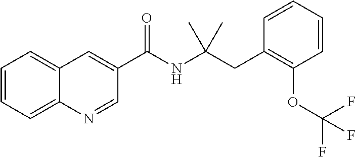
C1=CC=C2C(=C1)C=C(C(NC(CC1=C(OC(F)(F)F)C=CC=C1)(C)C)=O)C=N2
